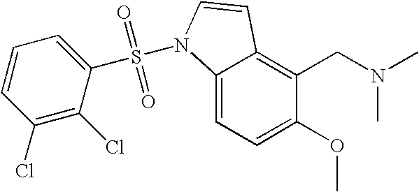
C1(OC)=CC=C2C(=C1CN(C)C)C=CN2S(=O)(=O)C1=CC=CC(Cl)=C1Cl
